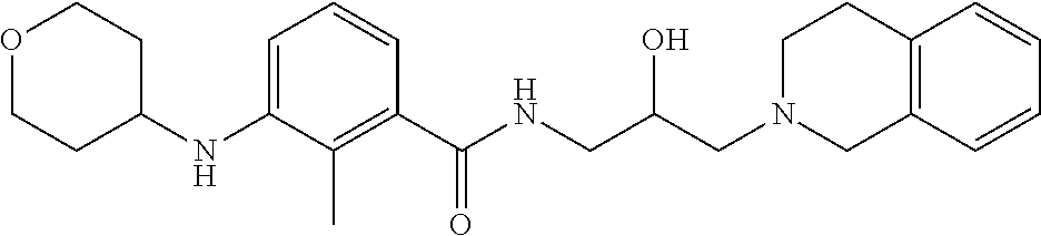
C1(NC2CCOCC2)=CC=CC(C(NCC(CN2CCC3=C(C2)C=CC=C3)O)=O)=C1C
